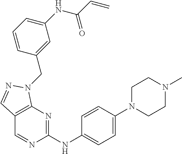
C1(NC2=NC3=C(C=N2)C=NN3CC2=CC(NC(C=C)=O)=CC=C2)=CC=C(N2CCN(C)CC2)C=C1
